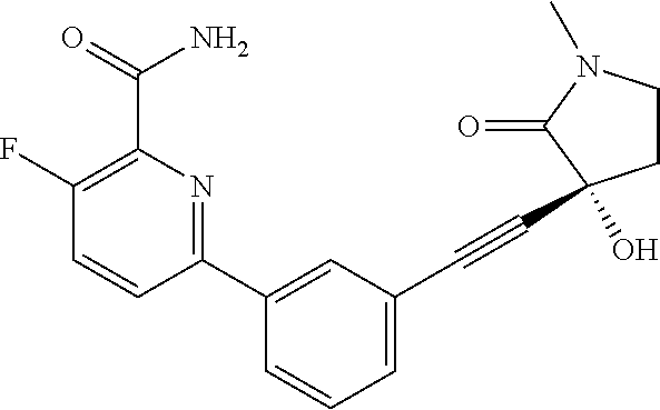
C1=CC(C2=CC(C#CC3(O)CCN(C)C3=O)=CC=C2)=NC(C(=O)N)=C1F
